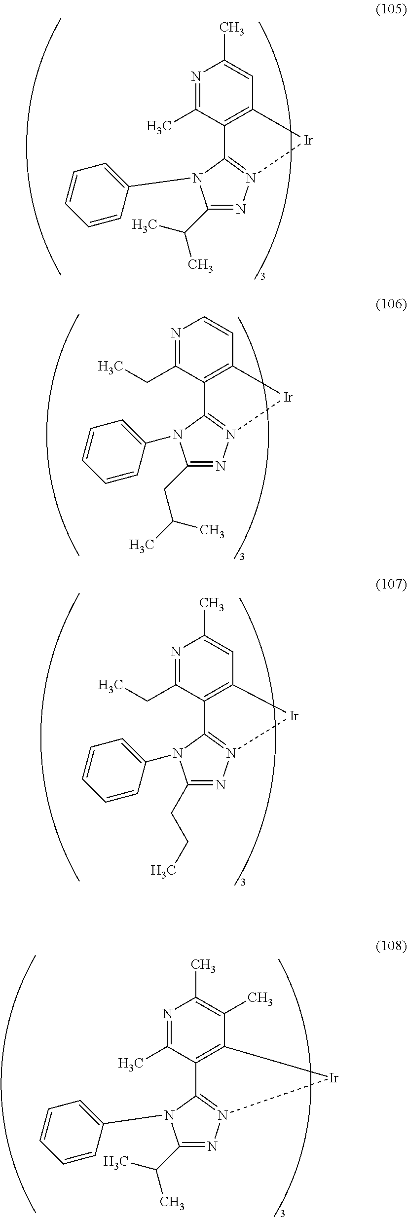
N1=C(C)C2=C(C=C1C)[Ir]N1=C2N(C2=CC=CC=C2)C(C(C)C)=N1.N1=C(CC)C2=C(C=C1)[Ir]N1=C2N(C2=CC=CC=C2)C(CC(C)C)=N1.N1=C(CC)C2=C(C=C1C)[Ir]N1=C2N(C2=CC=CC=C2)C(CCC)=N1.N1=C(C)C2=C(C(C)=C1C)[Ir]N1=C2N(C2=CC=CC=C2)C(C(C)C)=N1
